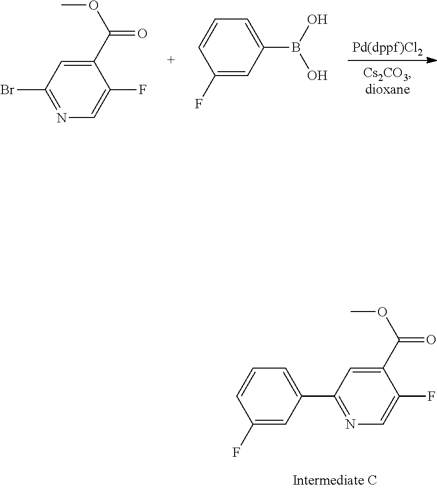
C1(F)=CN=C(Br)C=C1C(OC)=O.OB(C1=CC=CC(F)=C1)O.C1=CC=C(C2=NC=C(F)C(C(OC)=O)=C2)C=C1F
